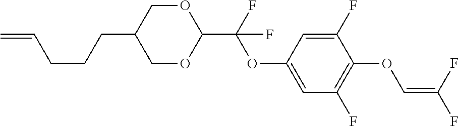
C1OC(C(F)(OC2=CC(F)=C(OC=C(F)F)C(F)=C2)F)OCC1CCCC=C
